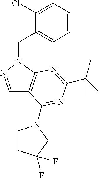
C1=NN(CC2=CC=CC=C2Cl)C2=C1C(N1CCC(F)(F)C1)=NC(C(C)(C)C)=N2
